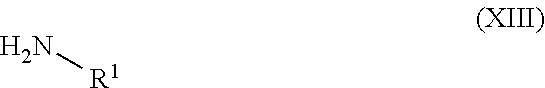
N[R1]
